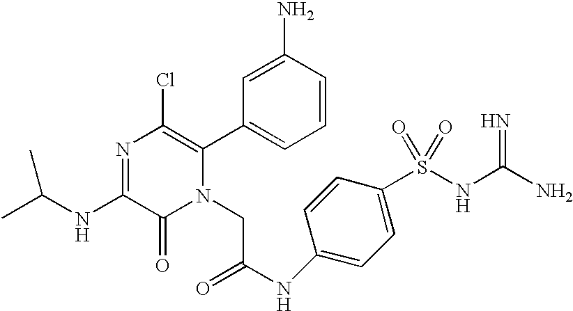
C(NC1=NC(Cl)=C(C2=CC=CC(N)=C2)N(CC(=O)NC2=CC=C(S(NC(N)=N)(=O)=O)C=C2)C1=O)(C)C
